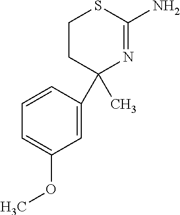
C1CC(C)(C2=CC(OC)=CC=C2)N=C(N)S1
